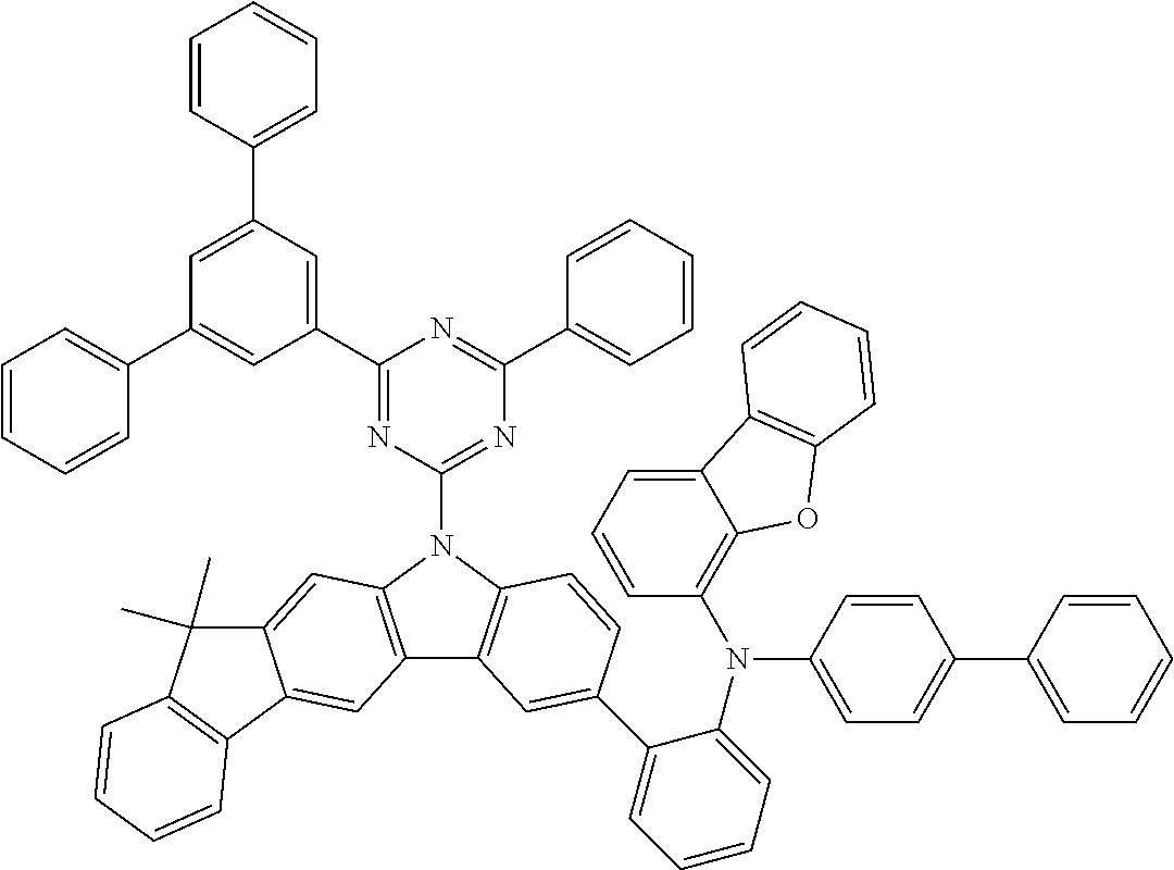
C1(C2=CC(C3=CC=CC=C3)=CC(C3=CC=CC=C3)=C2)=NC(N2C3=C(C4=C2C=C2C(=C4)C4=C(C2(C)C)C=CC=C4)C=C(C2=CC=CC=C2N(C2=CC=C(C4=CC=CC=C4)C=C2)C2=C4C(=CC=C2)C2=C(O4)C=CC=C2)C=C3)=NC(C2=CC=CC=C2)=N1
